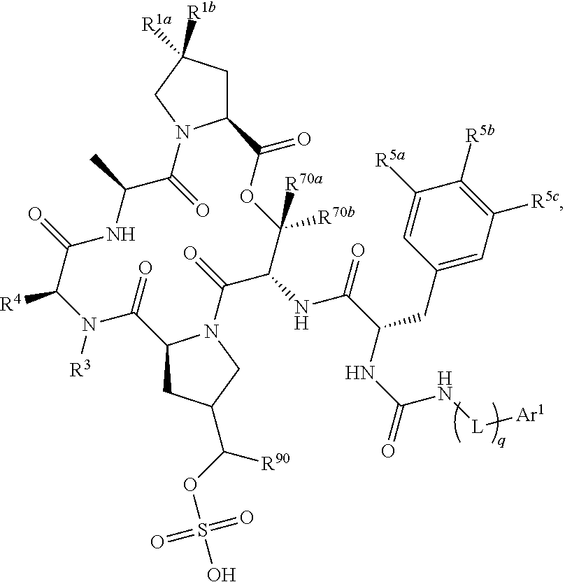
C12CC([R1a])([R1b])CN1C(=O)C(C)NC(=O)C([R4])N([R3])C(=O)C1CC(C(OS(O)(=O)=O)[R90])CN1C(=O)C(NC(C(CC1=CC([R5c])=C([R5b])C([R5a])=C1)NC(=O)N[L][Ar1])=O)C([R70b])([R70a])OC2=O
